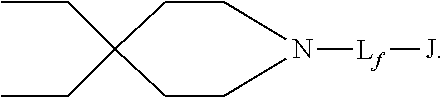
C(C)C1(CC)CCN([Lf][J])CC1
